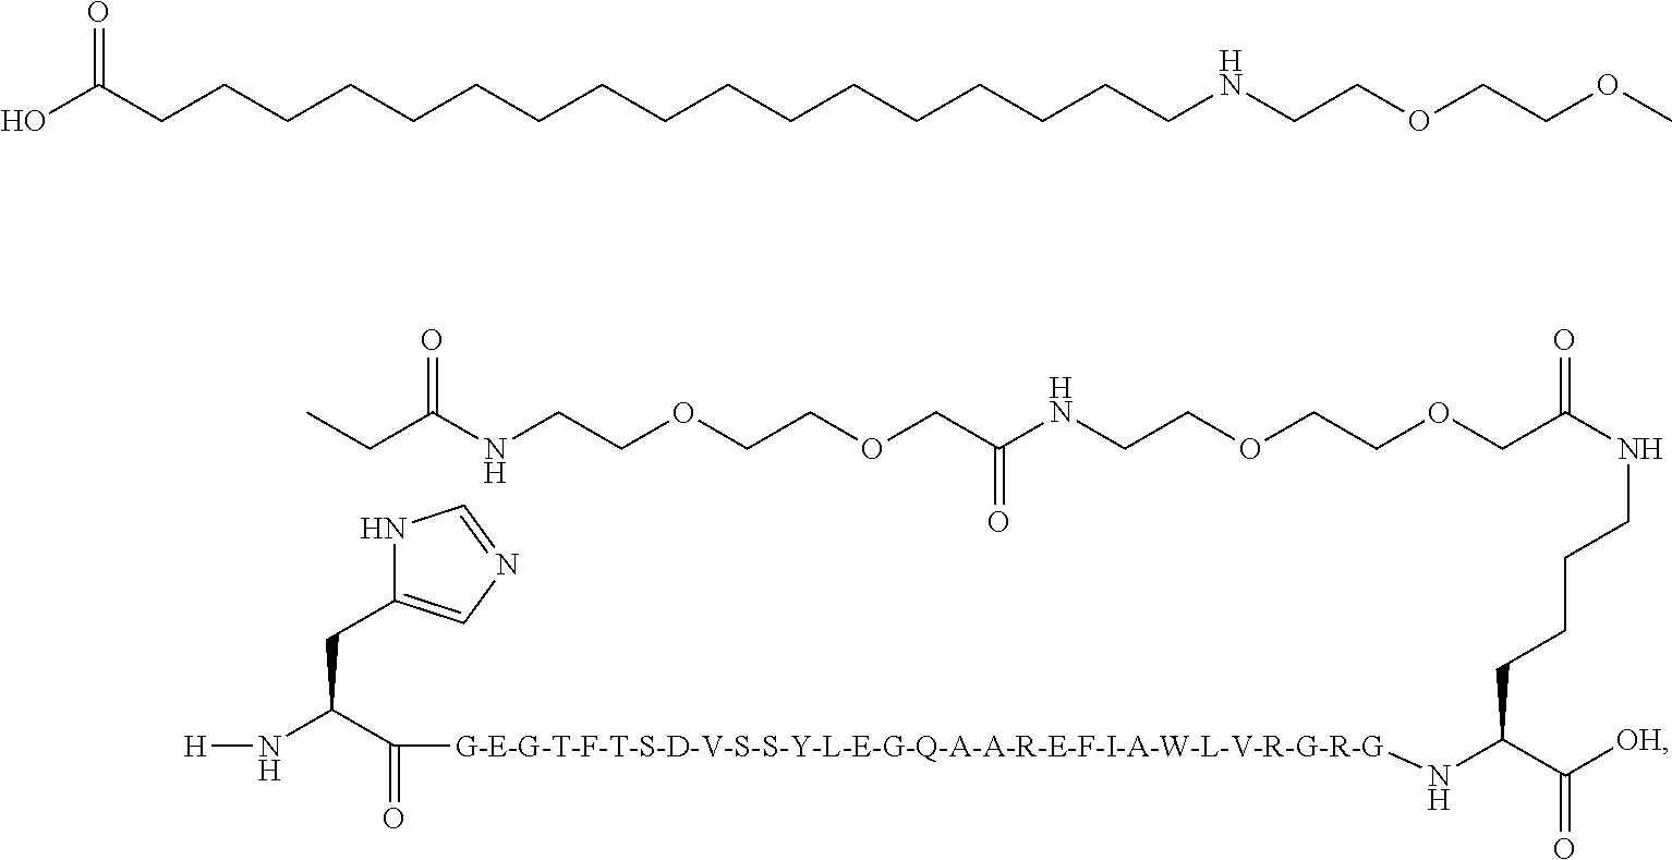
OC(CCCCCCCCCCCCCCCCCNCCOCCOC)=O.[H]NC(C(=O)[G-E-G-T-F-T-S-D-V-S-S-Y-L-E-G-Q-A-A-R-E-F-I-A-W-L-V-R-G-R-G]NC(C([OH])=O)CCCCNC(COCCOCCNC(COCCOCCNC(CC)=O)=O)=O)CC1=CN=CN1
